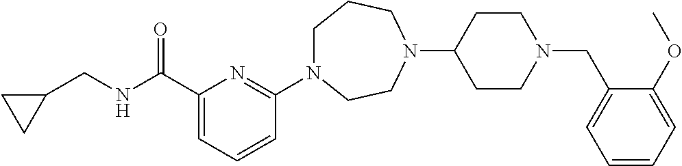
C1(C(NCC2CC2)=O)=CC=CC(N2CCCN(C3CCN(CC4=CC=CC=C4OC)CC3)CC2)=N1
